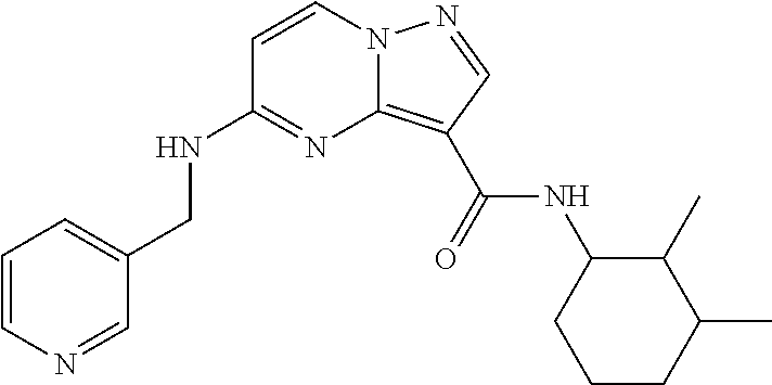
C1=CN=CC(CNC2=NC3=C(C(NC4CCCC(C)C4C)=O)C=NN3C=C2)=C1
